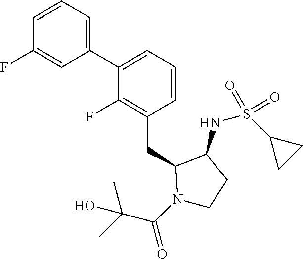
C1(C2=CC=CC(CC3N(C(C(C)(C)O)=O)CCC3NS(C3CC3)(=O)=O)=C2F)=CC=CC(F)=C1
